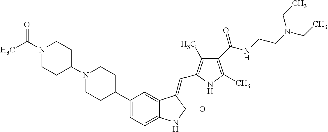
C1(C2=CC=C3C(=C2)C(=CC2=C(C)C(C(NCCN(CC)CC)=O)=C(C)N2)C(=O)N3)CCN(C2CCN(C(C)=O)CC2)CC1
